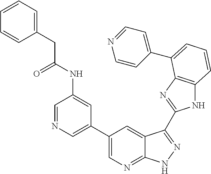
C1(C2=CN=C3C(=C2)C(C2=NC4=C(N2)C=CC=C4C2=CC=NC=C2)=NN3)=CN=CC(NC(CC2=CC=CC=C2)=O)=C1
